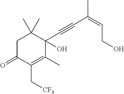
C1C(=O)C(C[CF3])=C(C)C(C#CC(=CCO)C)(O)C1(C)C
